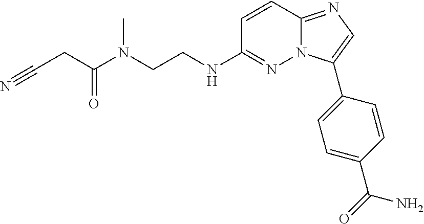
C1=CC2=NC=C(C3=CC=C(C(=O)N)C=C3)N2N=C1NCCN(C(=O)CC#N)C
